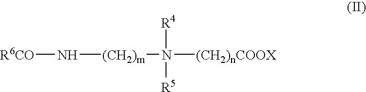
[R6CO]N[(CH2)m]N([(CH2)nCOOX])([R4])[R5]
